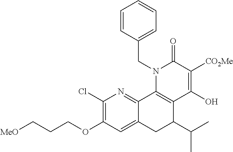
C1(Cl)=C(OCCC[MeO])C=C2C(=N1)C1=C(C(C(C)C)C2)C(O)=C([CO2Me])C(=O)N1CC1=CC=CC=C1
